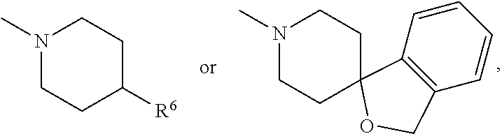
N1(C)CCC2(CC1)C1=C(C=CC=C1)CO2.N1(C)CCC([R6])CC1
